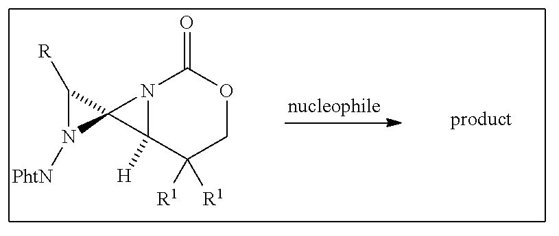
C1([R])N([PhtN])C12C1([H])N2C(=O)OCC1([R1])[R1]
